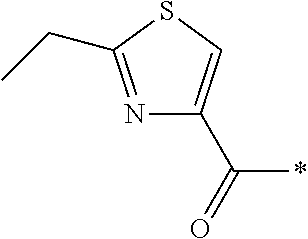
N1=C(CC)SC=C1C(=O)*
